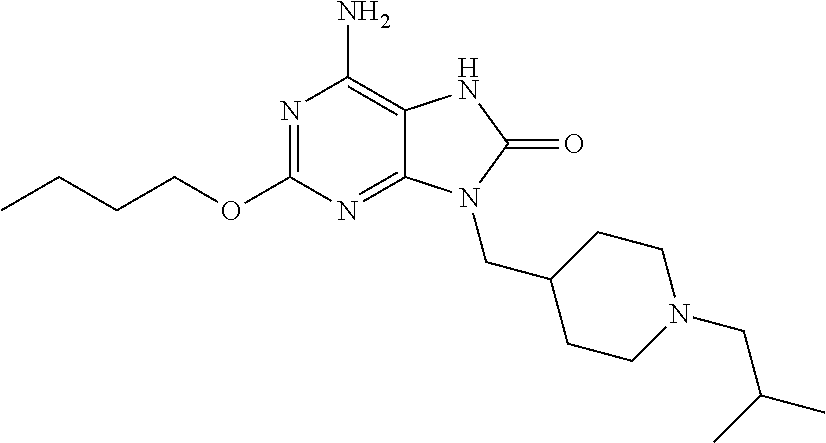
N1=C(OCCCC)N=C2C(=C1N)NC(=O)N2CC1CCN(CC(C)C)CC1
